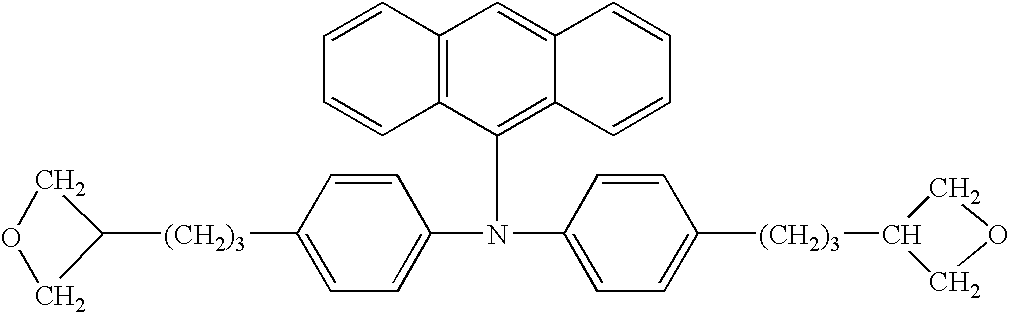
O1CC([(CH2)3]C2=CC=C(N(C3=CC=C([(CH2)3]C4COC4)C=C3)C3=C4C(=CC5=C3C=CC=C5)C=CC=C4)C=C2)C1
